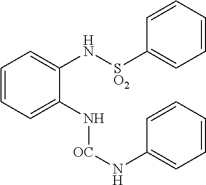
C1=CC=C(N[OC]NC2=CC=CC=C2)C(N[SO2]C2=CC=CC=C2)=C1
